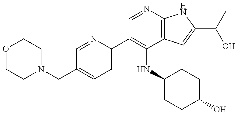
C1(C2=C(NC3CCC(O)CC3)C3=C(N=C2)NC(C(C)O)=C3)=CC=C(CN2CCOCC2)C=N1
